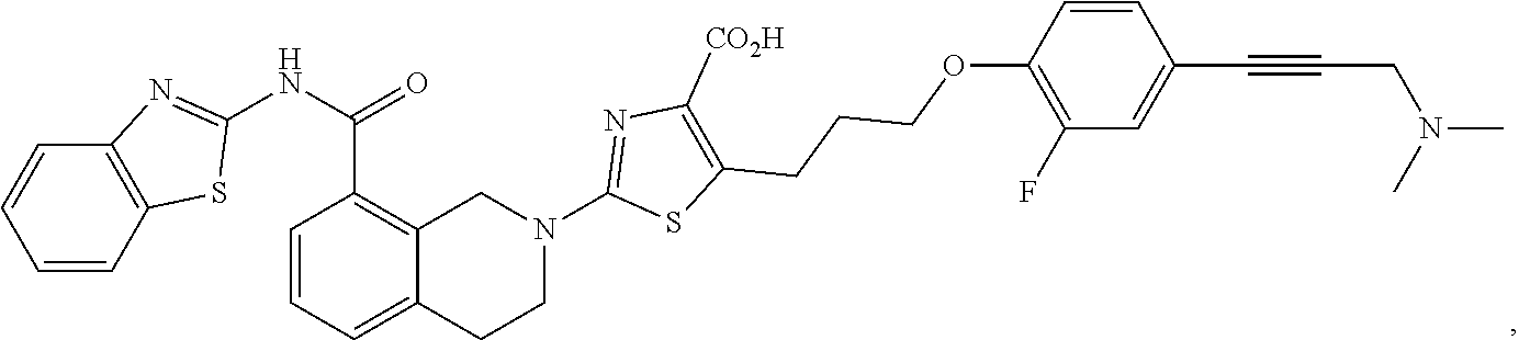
C1=CC2=C(C=C1)N=C(NC(=O)C1=C3C(=CC=C1)CCN(C1=NC([CO2H])=C(CCCOC4=C(F)C=C(C#CCN(C)C)C=C4)S1)C3)S2
